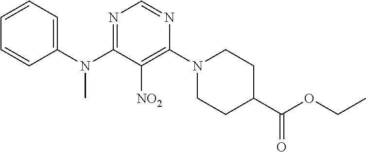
N1=C(N(C2=CC=CC=C2)C)C([NO2])=C(N2CCC(C(OCC)=O)CC2)N=C1
